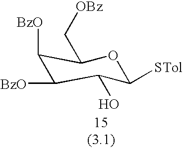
C1([BzO])C([BzO])C(O)C([STol])OC1C[OBz]
